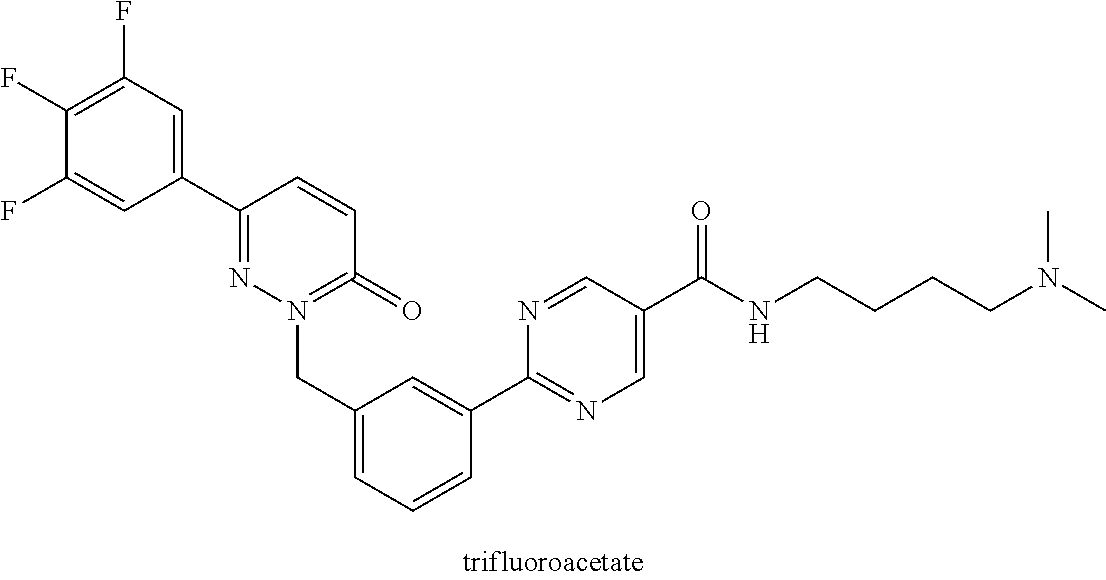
C1(C2=NN(CC3=CC=CC(C4=NC=C(C(NCCCCN(C)C)=O)C=N4)=C3)=C(=O)C=C2)=CC(F)=C(F)C(F)=C1
